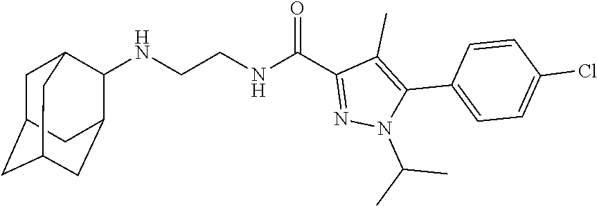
N(CCNC(C1=NN(C(C)C)C(C2=CC=C(Cl)C=C2)=C1C)=O)C1C2CC3CC(CC1C3)C2
